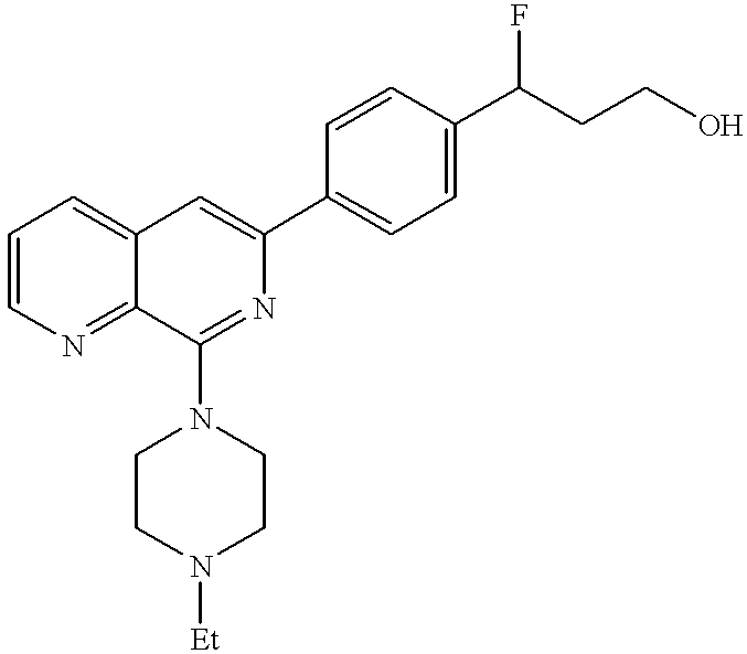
C1=CN=C2C(=C1)C=C(C1=CC=C(C(CCO)F)C=C1)N=C2N1CCN([Et])CC1
